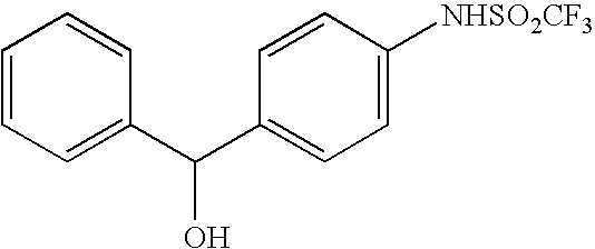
C1=CC=C(C(C2=CC=C([NHSO2CF3])C=C2)O)C=C1
